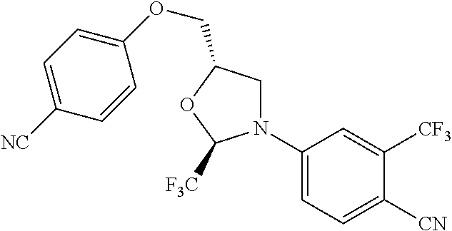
C1N(C2=CC=C([CN])C([CF3])=C2)C([F3C])OC1COC1=CC=C([NC])C=C1
